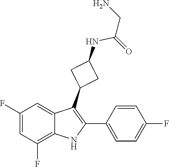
N(C(=O)CN)C1CC(C2=C(C3=CC=C(F)C=C3)NC3=C(F)C=C(F)C=C23)C1
